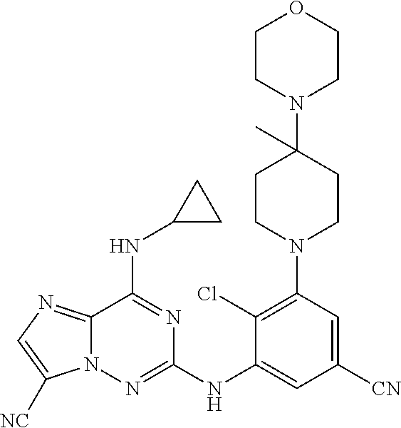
C12=NC=C([NC])N1N=C(NC1=CC([CN])=CC(N3CCC(N4CCOCC4)(C)CC3)=C1Cl)N=C2NC1CC1
